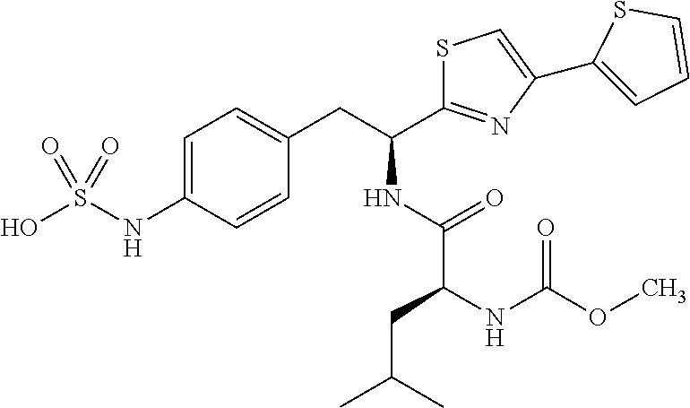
C1=C(NS(O)(=O)=O)C=CC(CC(NC(C(NC(=O)OC)CC(C)C)=O)C2=NC(C3=CC=CS3)=CS2)=C1
